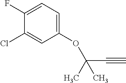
C1(OC(C#C)(C)C)=CC=C(F)C(Cl)=C1
